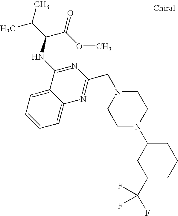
C1=C2C(=CC=C1)C(NC(C(C)C)C(OC)=O)=NC(CN1CCN(C3CC(C(F)(F)F)CCC3)CC1)=N2
